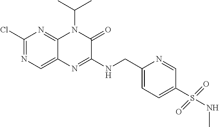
C1(Cl)=NC=C2C(=N1)N(C(C)C)C(=O)C(NCC1=CC=C(S(=O)(=O)NC)C=N1)=N2
